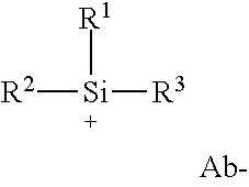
[R2][Si]([R3])[R1]
